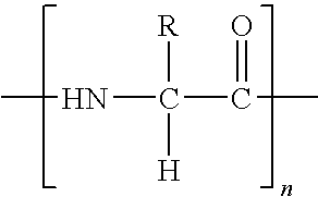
CNC([R])([H])C(=O)C
